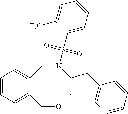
C12=CC=CC=C1COCC(CC1=CC=CC=C1)N(S(C1=CC=CC=C1[F3C])(=O)=O)C2
